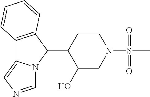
C12=C(C(C3C(O)CN(S(C)(=O)=O)CC3)N3C1=CN=C3)C=CC=C2
